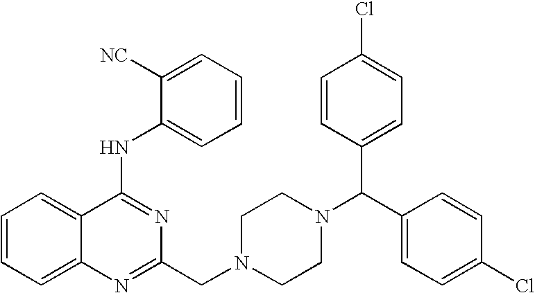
C1(NC2=CC=CC=C2[NC])=NC(CN2CCN(C(C3=CC=C(Cl)C=C3)C3=CC=C(Cl)C=C3)CC2)=NC2=CC=CC=C12
